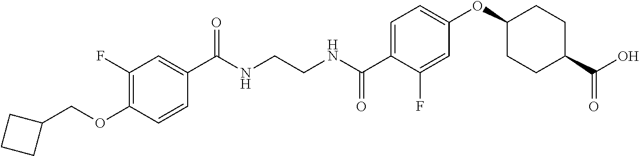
C1(C(NCCNC(C2=CC=C(OC3CCC(C(O)=O)CC3)C=C2F)=O)=O)=CC(F)=C(OCC2CCC2)C=C1
